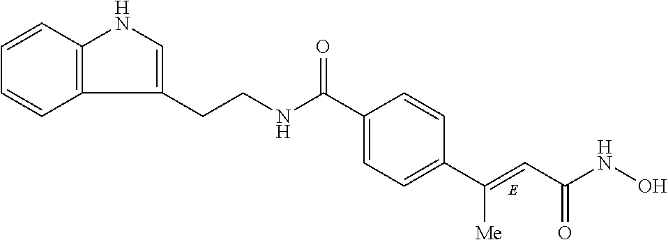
C1=C(C(NCCC2=CNC3=C2C=CC=C3)=O)C=CC(C(=CC(NO)=O)[Me])=C1
